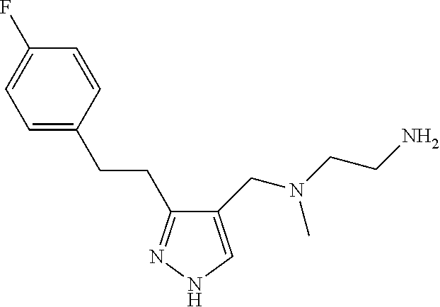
C1(CN(CCN)C)=CNN=C1CCC1=CC=C(F)C=C1
